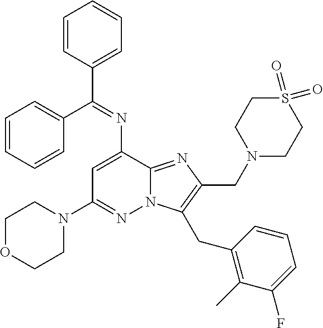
C1OCCN(C2=NN3C(=NC(CN4CCS(=O)(=O)CC4)=C3CC3=C(C)C(F)=CC=C3)C(N=C(C3=CC=CC=C3)C3=CC=CC=C3)=C2)C1
